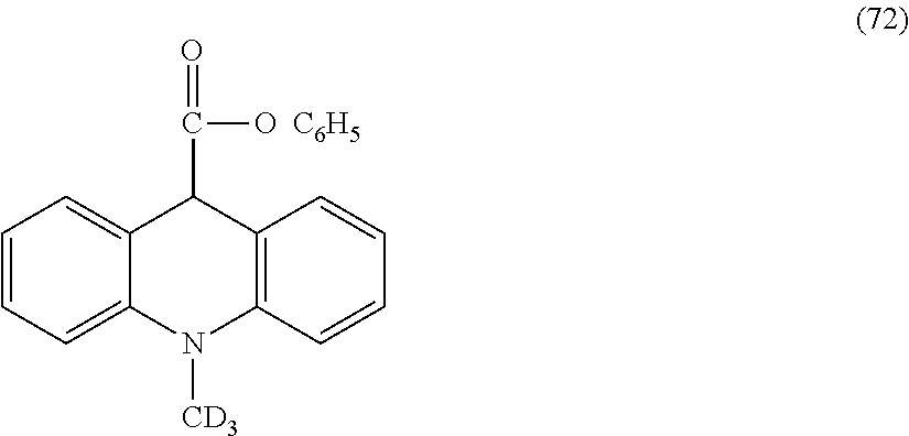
C1=CC=C2C(=C1)C(C(=O)O)C1=C(N2[CD3])C=CC=C1.[C6H5]
